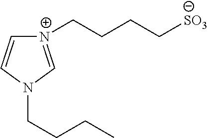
[N+]1(CCCC[SO3])=CN(CCCC)C=C1
